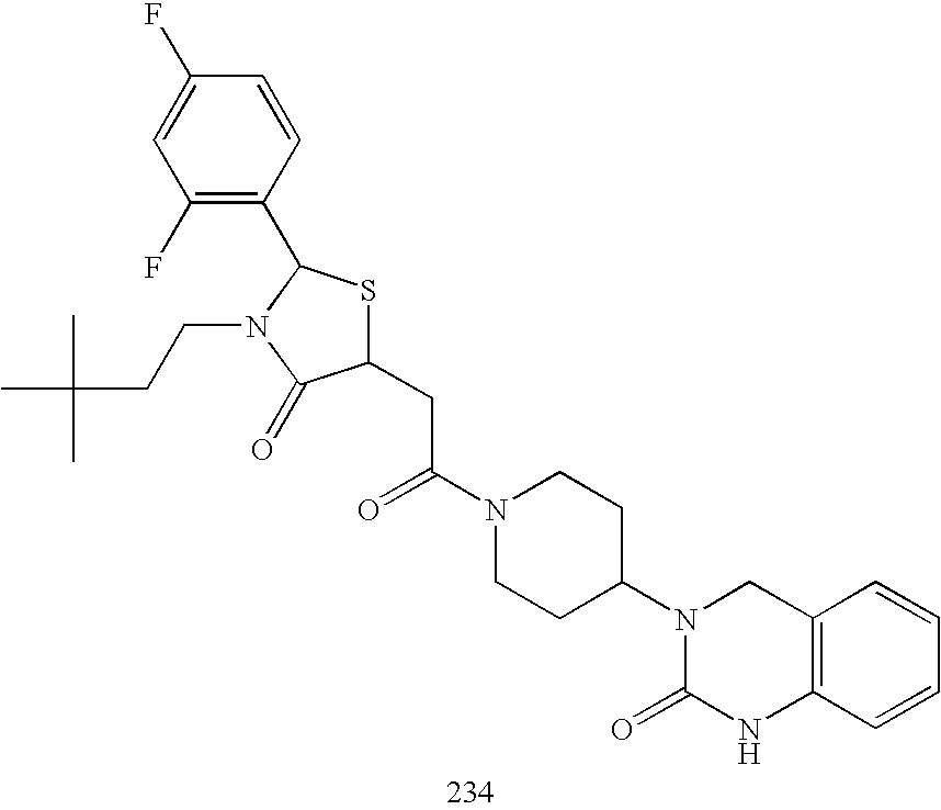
C1(CC(N2CCC(N3C(=O)NC4=C(C3)C=CC=C4)CC2)=O)SC(C2=C(F)C=C(F)C=C2)N(CCC(C)(C)C)C1=O
